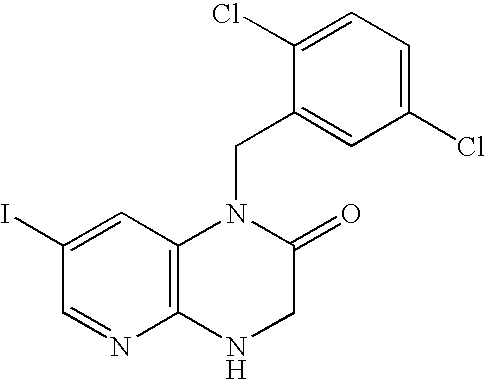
C12=C(NCC(=O)N1CC1=CC(Cl)=CC=C1Cl)N=CC(I)=C2
